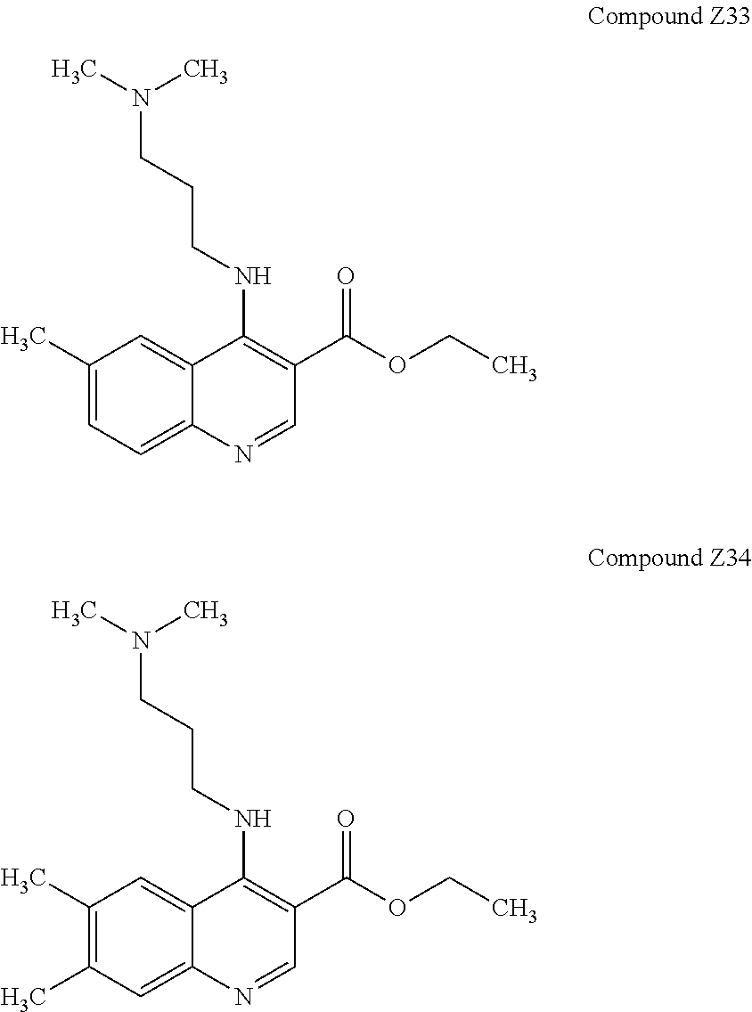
C1(C)=CC=C2C(=C1)C(NCCCN(C)C)=C(C(OCC)=O)C=N2.C1(C)=C(C)C=C2C(=C1)C(NCCCN(C)C)=C(C(OCC)=O)C=N2
